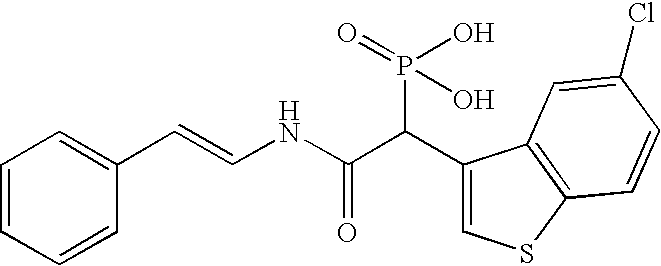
C1=CC=CC(C=CNC(C(C2=CSC3=C2C=C(Cl)C=C3)P(O)(O)=O)=O)=C1
